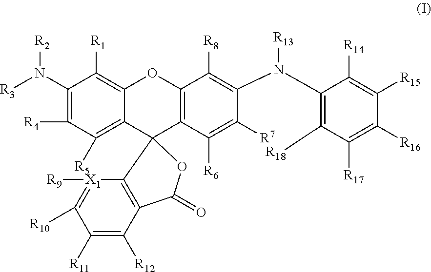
C1(N([R3])[R2])=C([R4])C([R5])=C2C(=C1[R1])OC1=C(C([R6])=C([R7])C(N(C3=C([R18])C([R17])=C([R16])C([R15])=C3[R14])[R13])=C1[R8])C21C2=C(C([R12])=C([R11])C([R10])=[X1]2[R9])C(=O)O1
